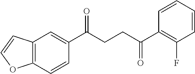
C12=C(C=CC(C(CCC(C3=C(F)C=CC=C3)=O)=O)=C1)OC=C2
